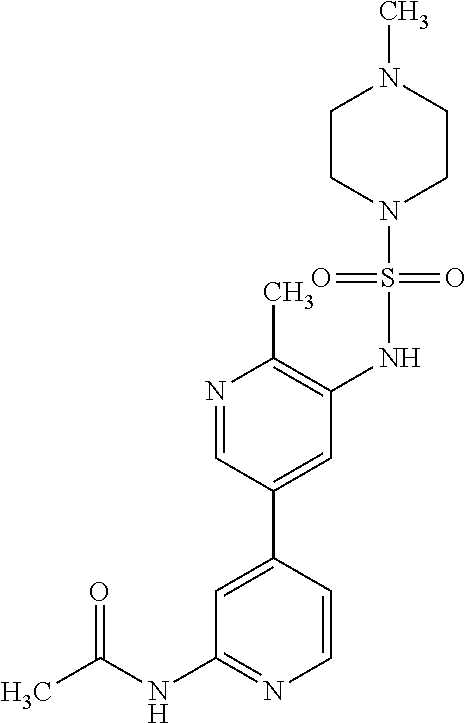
CC(=O)NC1=NC=CC(C2=CC(NS(N3CCN(C)CC3)(=O)=O)=C(C)N=C2)=C1
